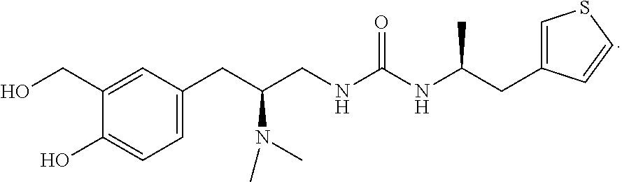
C1=C(CC(N(C)C)CNC(=O)NC(CC2=CSC=C2)C)C=C(CO)C(O)=C1
